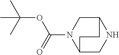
C12CN(C(=O)OC(C)(C)C)C(CN1)CC2
